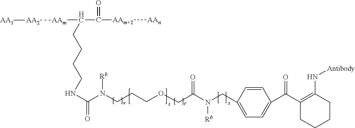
C1=CC(CN(C(COCCCN(C(NCCCCC(C([AAm+2][AAn])=O)[AAm][AA2][AA1])=O)[Rb])=O)[Rb])=CC=C1C(C1=C(N[Antibody])CCCC1)=O
